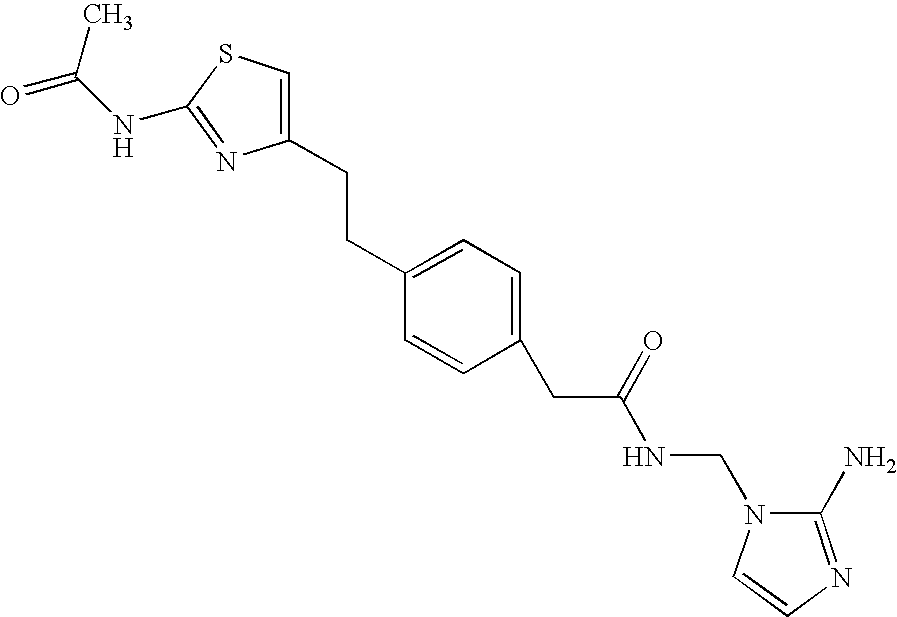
C1(CCC2=CC=C(CC(NCN3C(N)=NC=C3)=O)C=C2)=CSC(NC(=O)C)=N1
